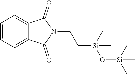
C1=CC=C2C(=C1)C(=O)N(CC[Si](C)(O[Si](C)(C)C)C)C2=O
